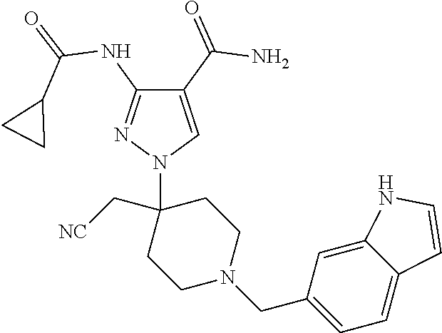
C1(C(=O)N)=CN(C2(C[NC])CCN(CC3=CC=C4C(=C3)NC=C4)CC2)N=C1NC(=O)C1CC1
